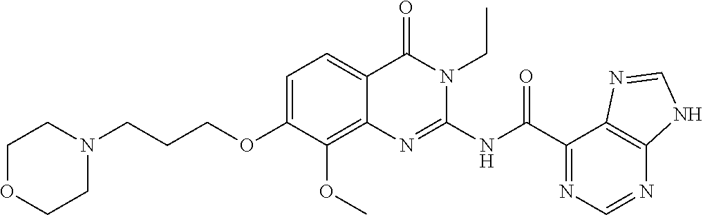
C1=C(OCCCN2CCOCC2)C(OC)=C2C(=C1)C(=O)N(CC)C(NC(C1=NC=NC3=C1N=CN3)=O)=N2
